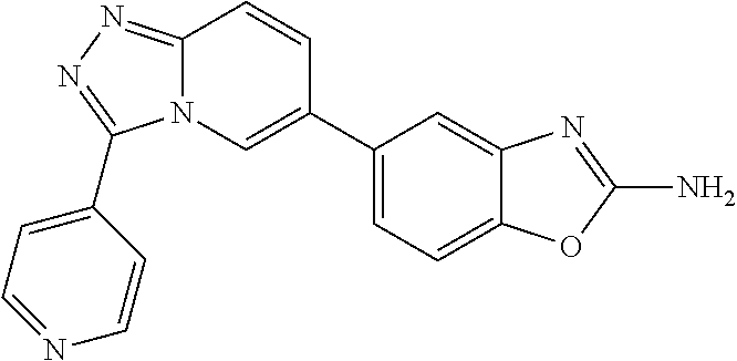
C12=NN=C(C3=CC=NC=C3)N1C=C(C1=CC=C3C(=C1)N=C(N)O3)C=C2
